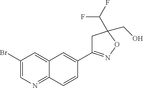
C1(Br)=CN=C2C(=C1)C=C(C1=NOC(CO)(C(F)F)C1)C=C2
